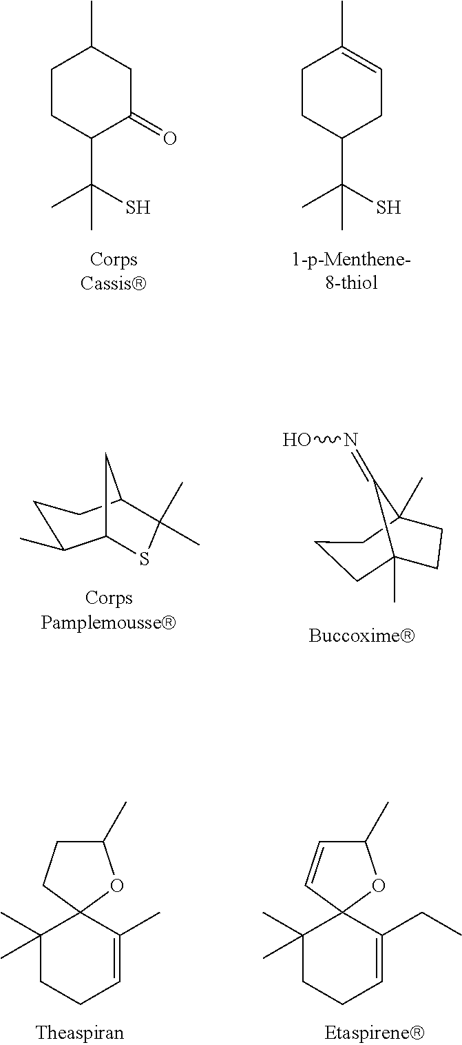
C1CC(C(C)(S)C)C(=O)CC1C.C1CC(C(C)(S)C)CC=C1C.S1C(C)(C)C2CCC(C)C1C2.C1CC2(C)CCCC1(C)C2=NO.C1(C)(C)CCC=C(C)C12OC(C)CC2.C1(C)(C)CCC=C(CC)C12OC(C)C=C2
